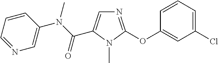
C1=C(C(N(C)C2=CN=CC=C2)=O)N(C)C(OC2=CC(Cl)=CC=C2)=N1
